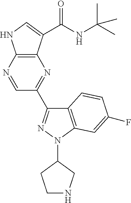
C12=C(N=CC(C3=NN(C4CCNC4)C4=C3C=CC(F)=C4)=N1)NC=C2C(NC(C)(C)C)=O
